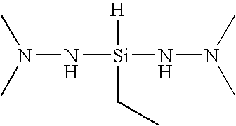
N(N[Si](CC)(NN(C)C)[H])(C)C
